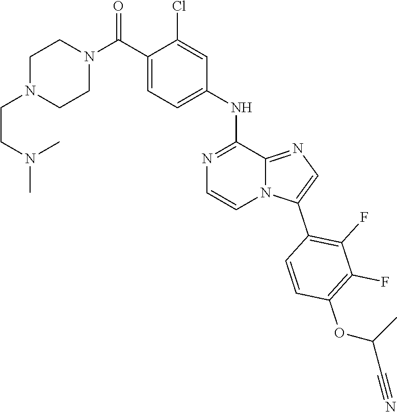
N1(C(C2=CC=C(NC3=NC=CN4C3=NC=C4C3=C(F)C(F)=C(OC(C#N)C)C=C3)C=C2Cl)=O)CCN(CCN(C)C)CC1
